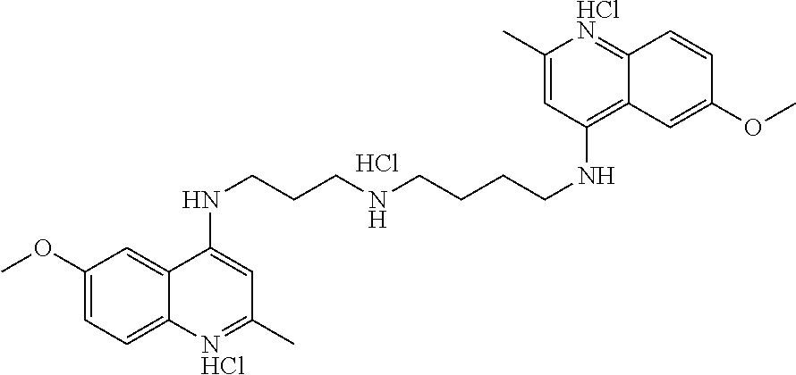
C1(OC)=CC=C2C(=C1)C(NCCCNCCCCNC1=C3C(=[HClN]C(C)=C1)C=CC(OC)=C3)=CC(C)=[NHCl]2.Cl
